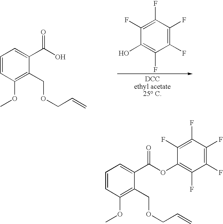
C1(O)=C(F)C(F)=C(F)C(F)=C1F.C1=CC(OC)=C(COCC=C)C(C(=O)O)=C1.C1=CC(OC)=C(COCC=C)C(C(=O)OC2=C(F)C(F)=C(F)C(F)=C2F)=C1
